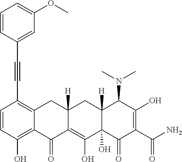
C1=CC(O)=C2C(=C1C#CC1=CC(OC)=CC=C1)CC1([H])C(=C(O)C3(O)C([H])(C1)C(N(C)C)C(O)=C(C(N)=O)C3=O)C2=O
